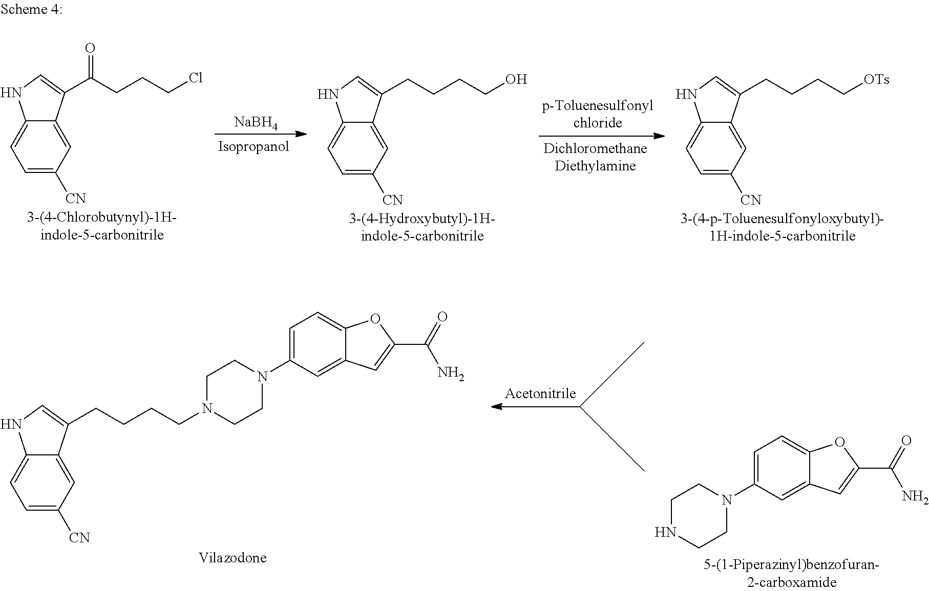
C1=C([CN])C=C2C(=C1)NC=C2C(CCCCl)=O.[NaBH4].C1=C([CN])C=C2C(=C1)NC=C2CCCCO.C1=C([CN])C=C2C(=C1)NC=C2CCCC[OTs].C1=C([CN])C=C2C(=C1)NC=C2CCCCN1CCN(C2=CC=C3C(=C2)C=C(C(=O)N)O3)CC1.N1CCN(C2=CC=C3C(=C2)C=C(C(=O)N)O3)CC1
